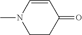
C1CC(=O)C=CN1C
